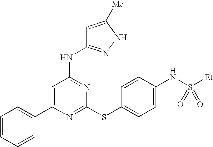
C1(C2=CC=CC=C2)=CC(NC2=NNC([Me])=C2)=NC(SC2=CC=C(NS([Et])(=O)=O)C=C2)=N1
